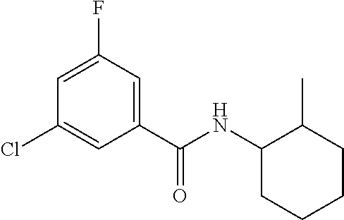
C1=C(F)C=C(C(NC2CCCCC2C)=O)C=C1Cl
